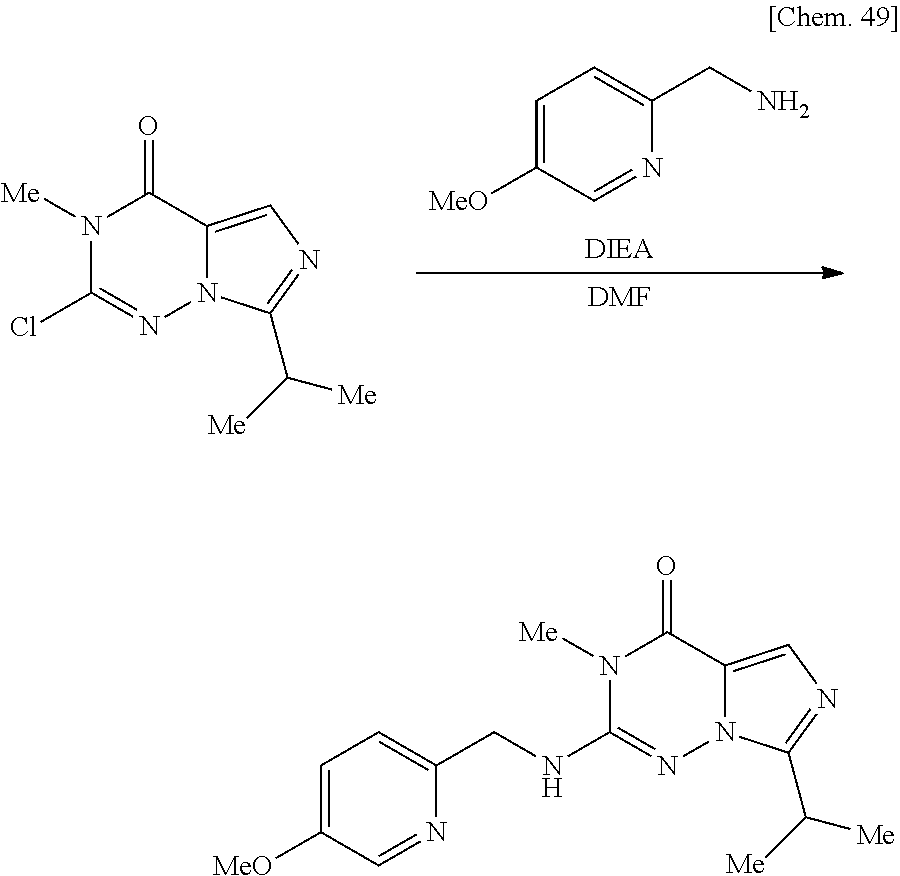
[DIEA].C1=C([MeO])C=NC(CN)=C1.[DMF].N1([Me])C(Cl)=NN2C(=CN=C2C([Me])[Me])C1=O.N1([Me])C(NCC2=CC=C([MeO])C=N2)=NN2C(=CN=C2C([Me])[Me])C1=O
